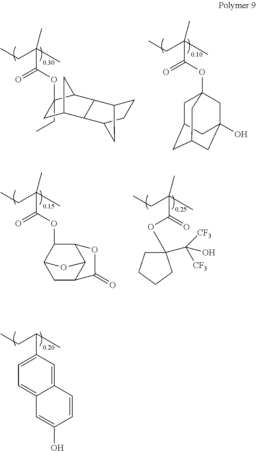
C1(CC)(OC(C(CC)(C)C)=O)CC2CC1C1C3CCC(C21)C3.CCC(C)(C)C(OC12CC3CC(CC(O)(C1)C3)C2)=O.CCC(C)(C)C(OC1C2CC3C(C1OC3=O)O2)=O.CCC(C)(C)C(=O)OC1(C([CF3])([CF3])O)CCCC1.CCC(C)C1=CC=C2C(=C1)C=CC(O)=C2
